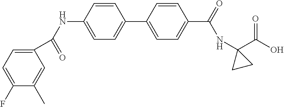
N(C1=CC=C(C2=CC=C(C(=O)NC3(C(O)=O)CC3)C=C2)C=C1)C(=O)C1=CC=C(F)C(C)=C1
